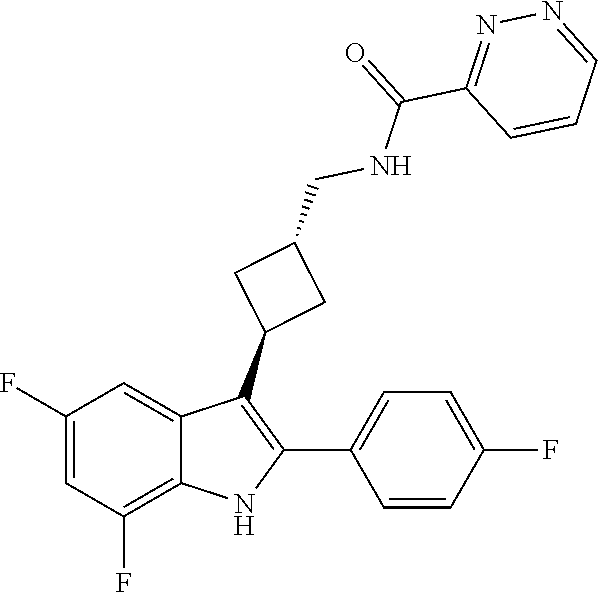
O=C(NCC1CC(C2=C(C3=CC=C(F)C=C3)NC3=C(F)C=C(F)C=C23)C1)C1=NN=CC=C1
